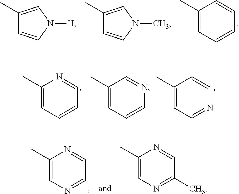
C1(C)=CN([H])C=C1.C1(C)=CN(C)C=C1.C1(C)=CC=CC=C1.C1(C)=CC=CC=N1.C1(C)=CC=CN=C1.C1(C)=CC=NC=C1.C1(C)=CN=CC=N1.C1(C)=CN=C(C)C=N1
